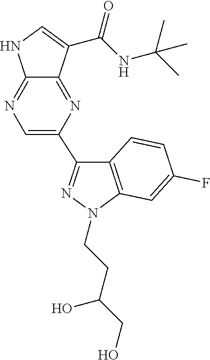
C12=NC(C3=NN(CCC(O)CO)C4=C3C=CC(F)=C4)=CN=C1NC=C2C(NC(C)(C)C)=O
